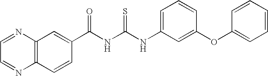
C1(C(NC(NC2=CC=CC(OC3=CC=CC=C3)=C2)=S)=O)=CC2=C(C=C1)N=CC=N2
